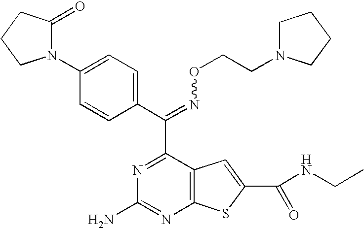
N1(C2=CC=C(C(=NOCCN3CCCC3)C3=NC(N)=NC4=C3C=C(C(=O)NCC)S4)C=C2)C(=O)CCC1
